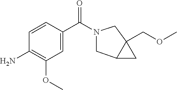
C1=C(C(=O)N2CC3CC3(COC)C2)C=CC(N)=C1OC
